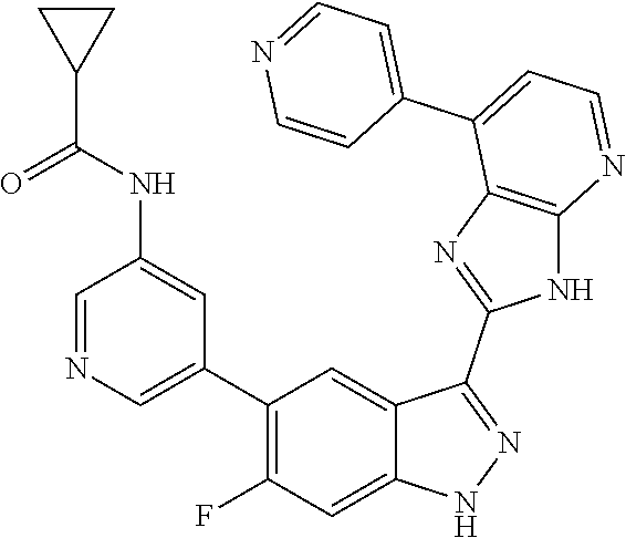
C1=NC=C(C2=C(F)C=C3C(=C2)C(C2=NC4=C(N2)N=CC=C4C2=CC=NC=C2)=NN3)C=C1NC(C1CC1)=O
